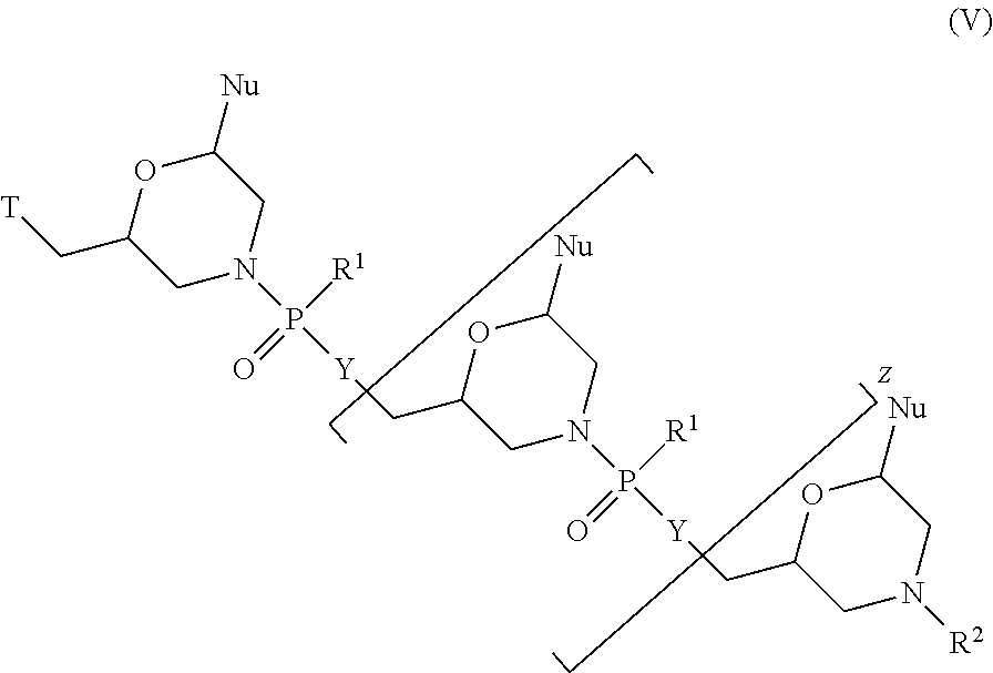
C1N(P([Y]CC2OC([Nu])CN(P([Y]CC3OC([Nu])CN([R2])C3)([R1])=O)C2)([R1])=O)CC([Nu])OC1C[T]
